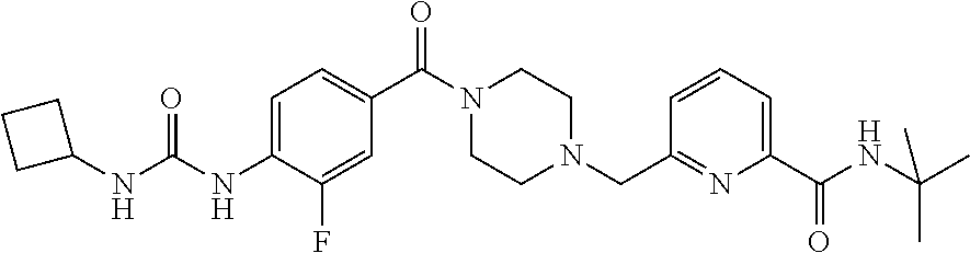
C1=C(NC(NC2CCC2)=O)C(F)=CC(C(N2CCN(CC3=NC(C(NC(C)(C)C)=O)=CC=C3)CC2)=O)=C1
